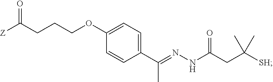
C1=C(OCCCC([Z])=O)C=CC(C(=NNC(CC([SH])(C)C)=O)C)=C1
